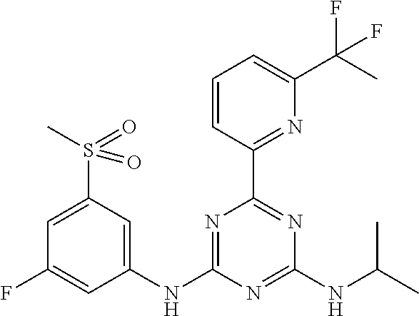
C1(NC2=NC(C3=NC(C(C)(F)F)=CC=C3)=NC(NC(C)C)=N2)=CC(S(=O)(C)=O)=CC(F)=C1
